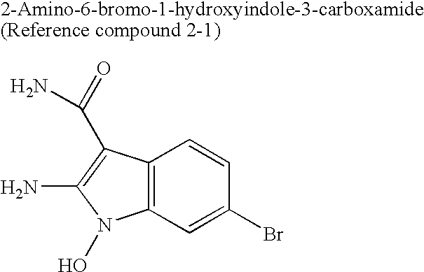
C12=C(C=C(Br)C=C1)N(O)C(N)=C2C(=O)N
